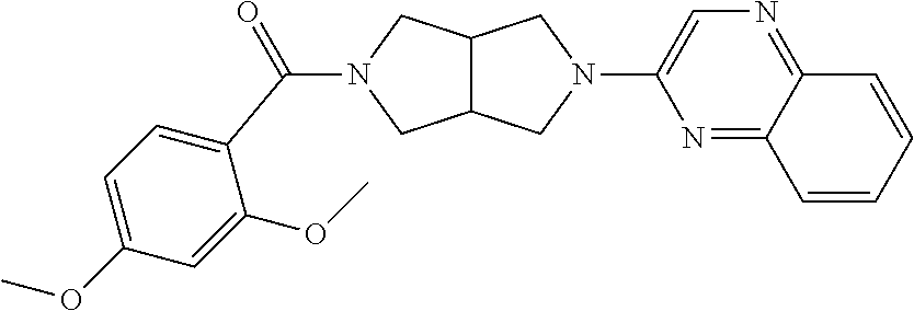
C12C(CN(C(C3=CC=C(OC)C=C3OC)=O)C1)CN(C1=CN=C3C(=N1)C=CC=C3)C2
